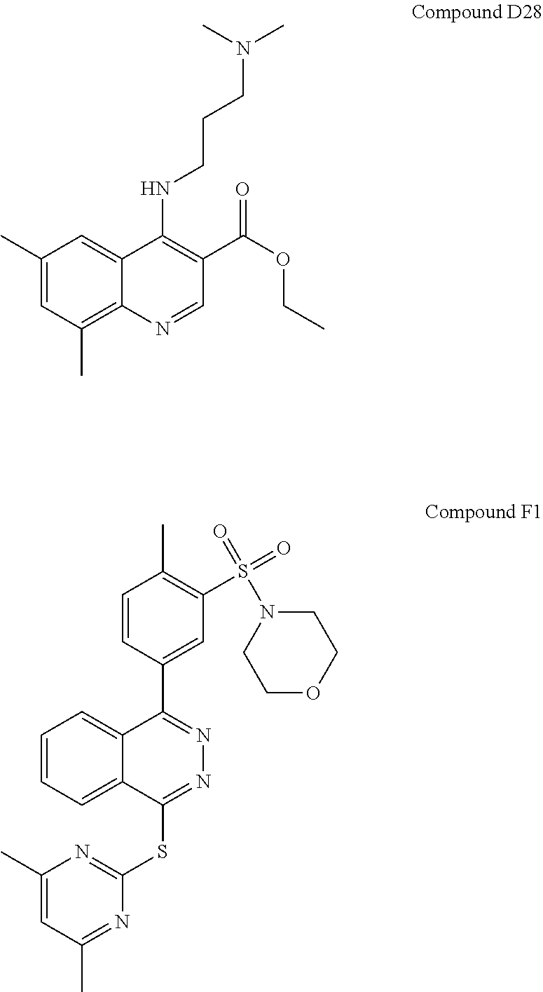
C1(C)=CC(C)=C2C(=C1)C(NCCCN(C)C)=C(C(OCC)=O)C=N2.C1=CC=C2C(=C1)C(C1=CC(S(=O)(=O)N3CCOCC3)=C(C)C=C1)=NN=C2SC1=NC(C)=CC(C)=N1
